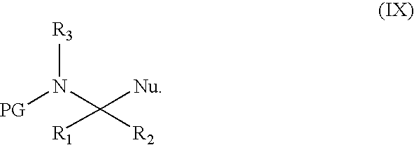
[R3]N([PG])C([Nu])([R1])[R2]
